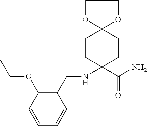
C1CC(NCC2=C(OCC)C=CC=C2)(C(=O)N)CCC12OCCO2
